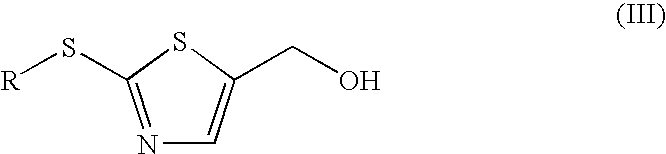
[R]SC1=NC=C(CO)S1
